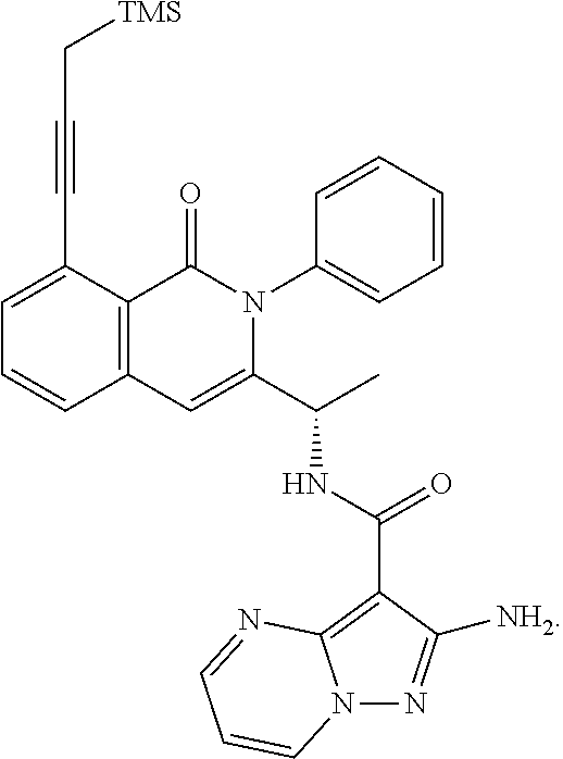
C1=C(C#CC[TMS])C2=C(C=C1)C=C(C(C)NC(C1=C3N(N=C1[NH2])C=CC=N3)=O)N(C1=CC=CC=C1)C2=O
